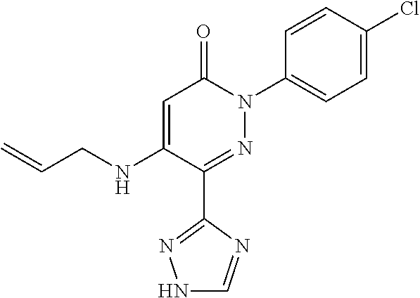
C1(C2=NN(C3=CC=C(Cl)C=C3)C(=O)C=C2NCC=C)=NNC=N1
